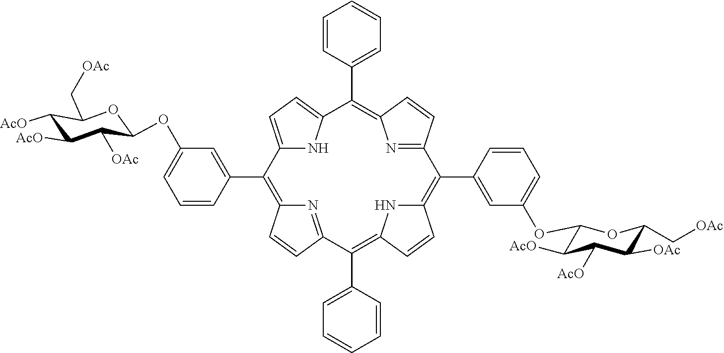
C12=CC=C(N1)C(C1=CC=CC=C1)=C1N=C(C=C1)C(C1=CC(OC3C([AcO])C([AcO])C([OAc])C(C[OAc])O3)=CC=C1)=C1NC(=C(C3=CC=CC=C3)C3=NC(=C2C2=CC(OC4C([OAc])C([AcO])C([AcO])C(C[OAc])O4)=CC=C2)C=C3)C=C1
